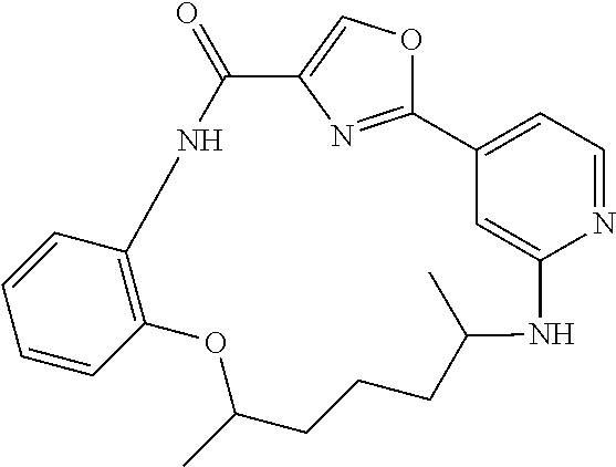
C12=CC=NC(=C1)NC(C)CCCC(C)OC1=C(NC(=O)C3=COC2=N3)C=CC=C1
